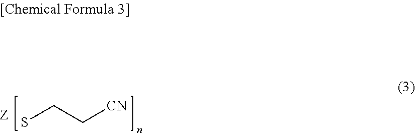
SCC[CN].[Z]
